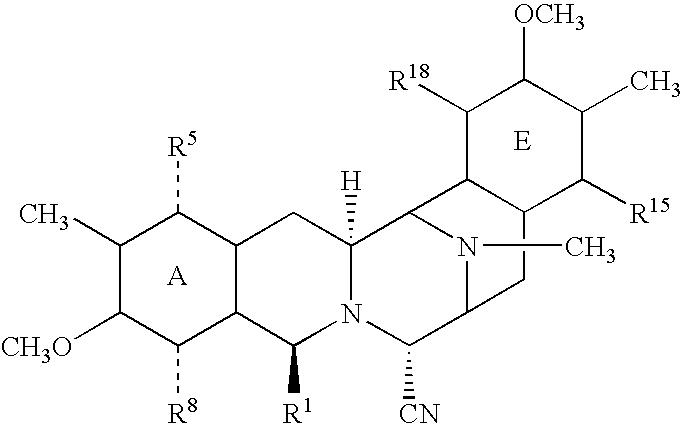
C1(C)C([CH3O])C([R8])C2C(C1[R5])CC1([H])N(C2[R1])C([CN])C2N(C)C1C1C(C2)C([R15])C(C)C([OCH3])C1[R18]
